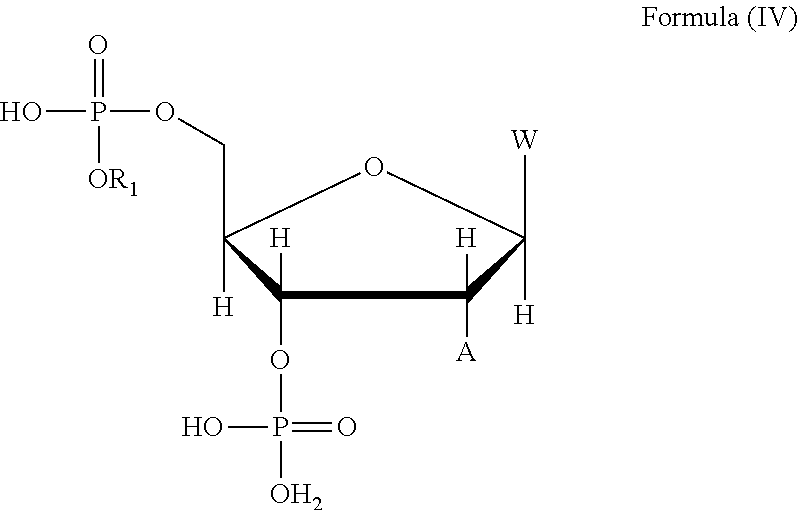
C1(OP(O)(=O)O)([H])C([H])(COP(=O)([OR1])O)OC([H])([W])C1([A])[H]
